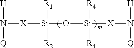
N([X][Si](O[Si]([X]N([H])[Q])([R4])[R4])([R1])[R2])([H])[Q]
